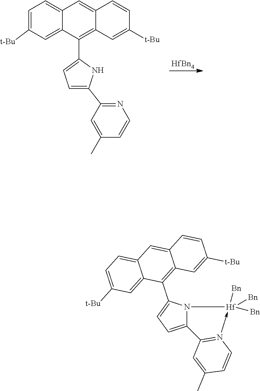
C12=CC([t-Bu])=CC=C1C=C1C=CC([t-Bu])=CC1=C2C1=CC=C(C2=NC=CC(C)=C2)N1.[HfBn4].C12=CC=C(C3=C4C(=CC5=CC=C([t-Bu])C=C35)C=CC([t-Bu])=C4)N1[Hf]([Bn])([Bn])([Bn])-N1=C2C=C(C)C=C1
